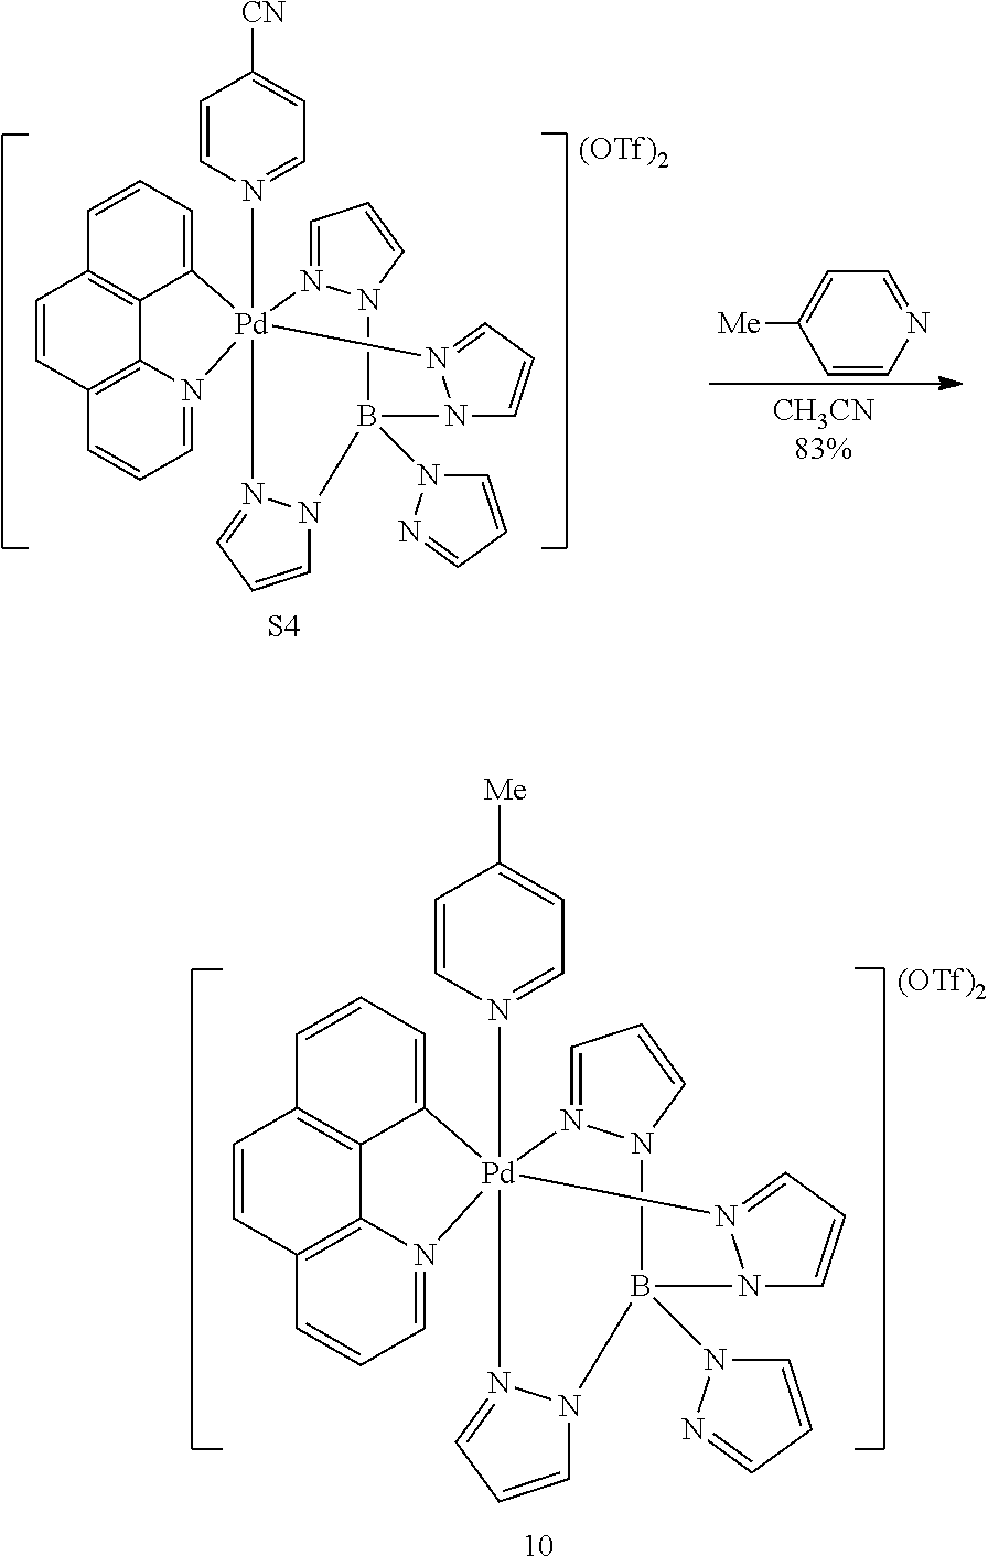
C1=CC2=C3C4=C1C=CC=C4[Pd]14(N5=CC=C([CN])C=C5)(N3=CC=C2)N2=CC=CN2B(N2C=CC=N2)(N2C=CC=N12)N1C=CC=N41.[S4].[(OTf)2].C1=C([Me])C=CN=C1.C1=CC2=C3C4=C1C=CC=C4[Pd]14(N5=CC=C([Me])C=C5)(N3=CC=C2)N2=CC=CN2B(N2C=CC=N2)(N2C=CC=N12)N1C=CC=N41.[(OTf)2]
